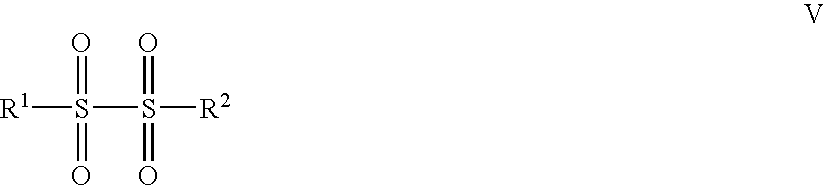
[R1]S(=O)(=O)S(=O)(=O)[R2]
